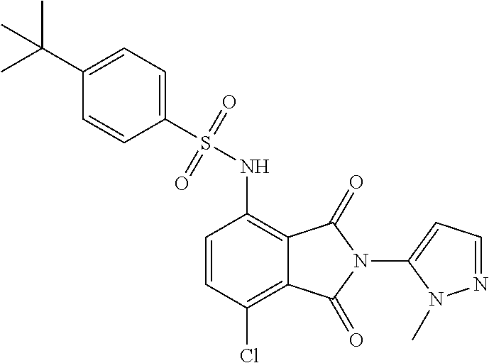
C1(C(C)(C)C)=CC=C(S(=O)(=O)NC2=C3C(=C(Cl)C=C2)C(=O)N(C2=CC=NN2C)C3=O)C=C1
